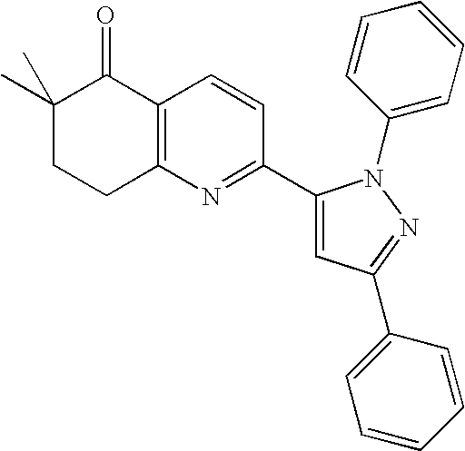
C1(C)(C)CCC2=C(C1=O)C=CC(C1=CC(C3=CC=CC=C3)=NN1C1=CC=CC=C1)=N2
